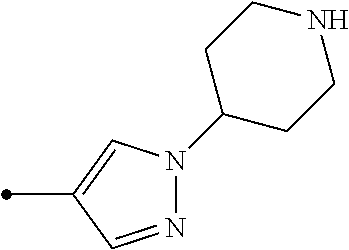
N1=CC(C)=CN1C1CCNCC1
